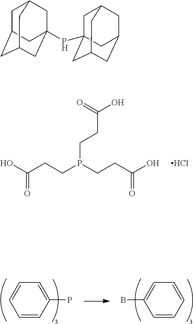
OC(CCP(CCC(O)=O)CCC(O)=O)=O.Cl.C1=CC(P)=CC=C1.C1=CC=CC=C1B.C1C2CC3CC(PC45CC6CC(CC(C4)C6)C5)(CC1C3)C2
